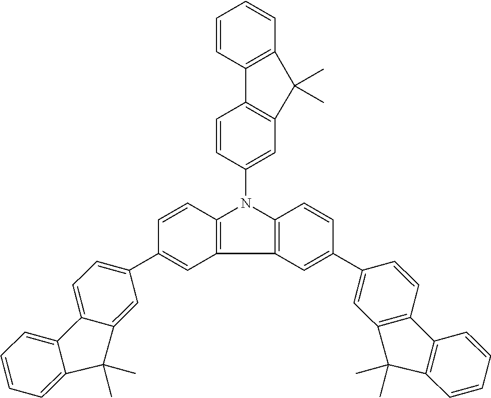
C1=CC2=C(C=C1)C(C)(C)C1=C2C=CC(N2C3=C(C4=C2C=CC(C2=CC5=C(C6=C(C=CC=C6)C5(C)C)C=C2)=C4)C=C(C2=CC=C4C5=CC=CC=C5C(C)(C)C4=C2)C=C3)=C1
